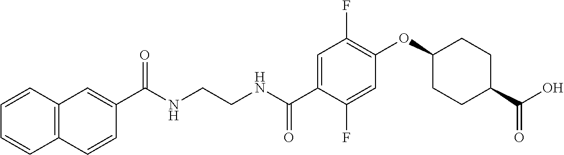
C1=CC2=C(C=C1)C=CC(C(NCCNC(C1=CC(F)=C(OC3CCC(C(O)=O)CC3)C=C1F)=O)=O)=C2
